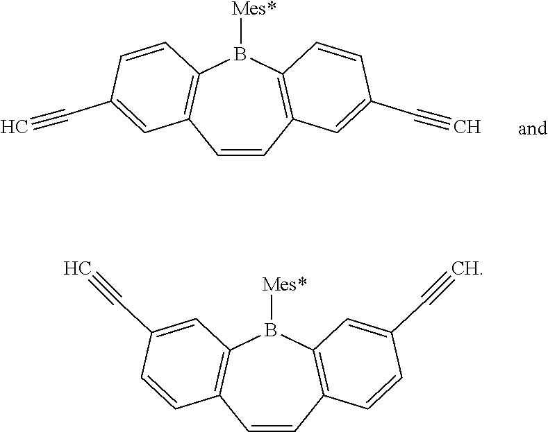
C1=CC2=C(B([Mes*])C3=C1C=C(C#C)C=C3)C=CC(C#C)=C2.C1=CC2=C(B([Mes*])C3=C1C=CC(C#C)=C3)C=C(C#C)C=C2
